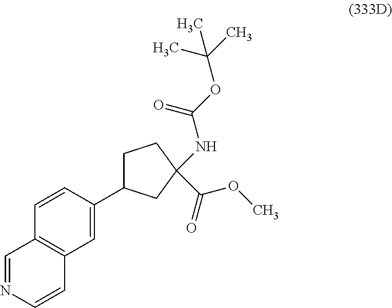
N1=CC2=C(C=C1)C=C(C1CCC(C(OC)=O)(NC(OC(C)(C)C)=O)C1)C=C2
